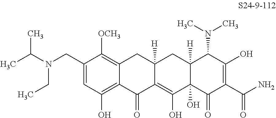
C1(CN(C(C)C)CC)=CC(O)=C2C(=C1[OCH3])CC1([H])C(=C(O)C3(O)C([H])(C1)C(N(C)C)C(O)=C(C(N)=O)C3=O)C2=O
